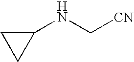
C([CN])NC1CC1
